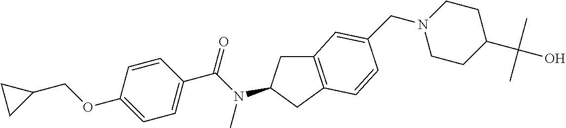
C1(OCC2CC2)=CC=C(C(N(C)C2CC3=C(C2)C=CC(CN2CCC(C(O)(C)C)CC2)=C3)=O)C=C1
